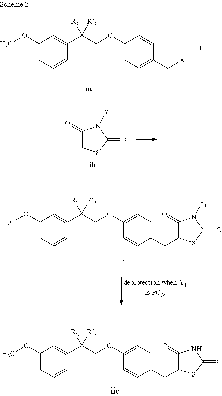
C1=C(OC)C=C(C(COC2=CC=C(C[X])C=C2)([R2])[R2])C=C1.C1(=O)CSC(=O)N1[Y1].C1=C(OC)C=C(C(COC2=CC=C(CC3C(=O)N([Y1])C(=O)S3)C=C2)([R2])[R2])C=C1.C1=C(OC)C=C(C(COC2=CC=C(CC3C(=O)NC(=O)S3)C=C2)([R2])[R2])C=C1
